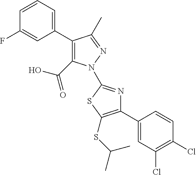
C1(C2=CC=CC(F)=C2)=C(C(=O)O)N(C2=NC(C3=CC(Cl)=C(Cl)C=C3)=C(SC(C)C)S2)N=C1C
